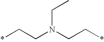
C(N(CC*)CC*)C
